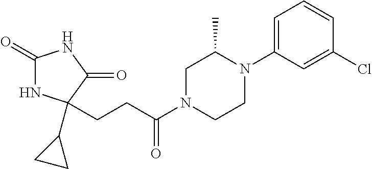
C1(=O)NC(C2CC2)(CCC(N2CCN(C3=CC=CC(Cl)=C3)C(C)C2)=O)C(=O)N1
